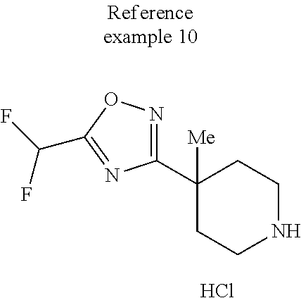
C1(C2([Me])CCNCC2)=NOC(C(F)F)=N1.Cl
